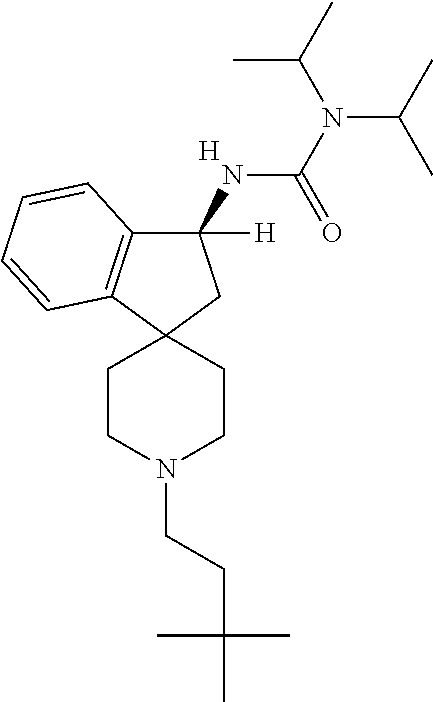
C1(NC(N(C(C)C)C(C)C)=O)([H])C2=C(C3(C1)CCN(CCC(C)(C)C)CC3)C=CC=C2.[H]
